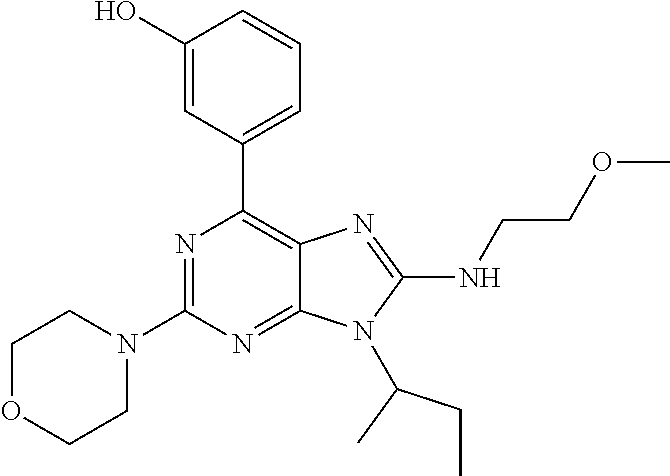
N1=C(N2CCOCC2)N=C2C(=C1C1=CC=CC(O)=C1)N=C(NCCOC)N2C(CC)C
